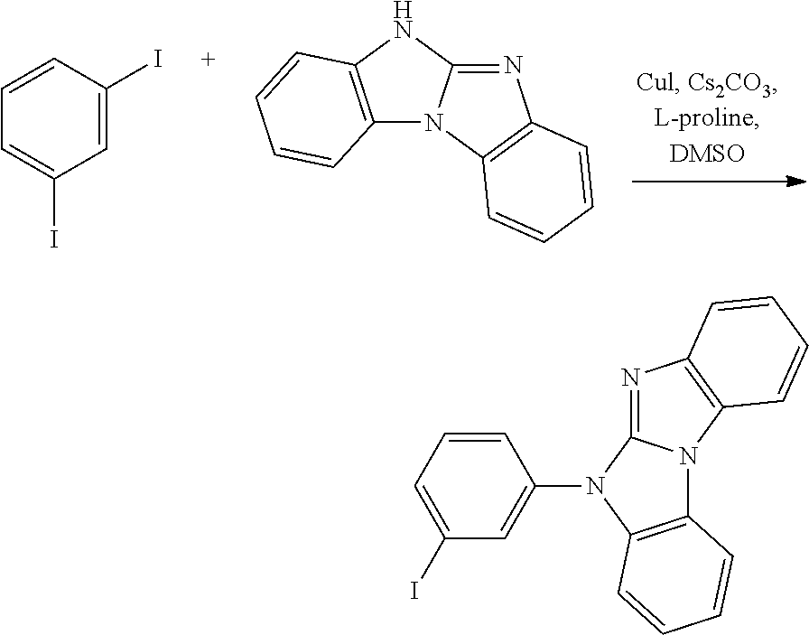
C1=CC(I)=CC(I)=C1.C12=C(NC3=NC4=C(N13)C=CC=C4)C=CC=C2.C12=C(N(C3=CC(I)=CC=C3)C3=NC4=C(N13)C=CC=C4)C=CC=C2
